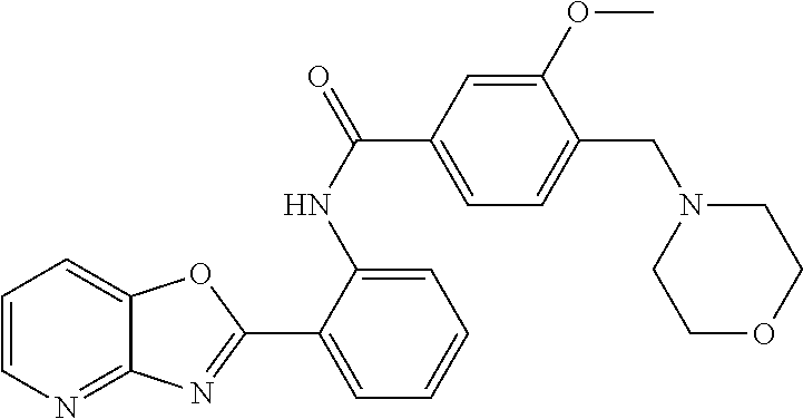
C1=CN=C2C(=C1)OC(C1=CC=CC=C1NC(=O)C1=CC=C(CN3CCOCC3)C(OC)=C1)=N2
